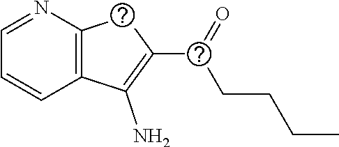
C1=NC2=C(C=C1)C(N)=C(S(CCCC)=O)S2
